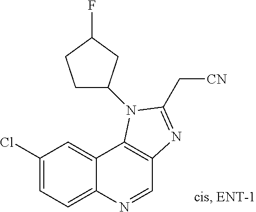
C1(Cl)=CC=C2C(=C1)C1=C(C=N2)N=C(C[CN])N1C1CCC(F)C1
